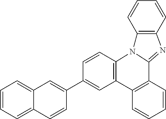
C12=CC=CC=C1C=CC(C1=CC3=C(C=C1)N1C(=NC4=C1C=CC=C4)C1=C3C=CC=C1)=C2
